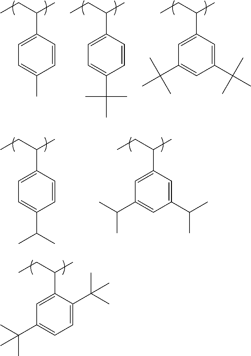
C1=C(C(C)(C)C)C(C(CC)C)=CC(C(C)(C)C)=C1.C1=CC(C(CC)C)=CC=C1C.C1=CC(C(CC)C)=CC=C1C(C)(C)C.C1(C(C)(C)C)=CC(C(CC)C)=CC(C(C)(C)C)=C1.C1=CC(C(CC)C)=CC=C1C(C)C.C1(C(C)C)=CC(C(CC)C)=CC(C(C)C)=C1
